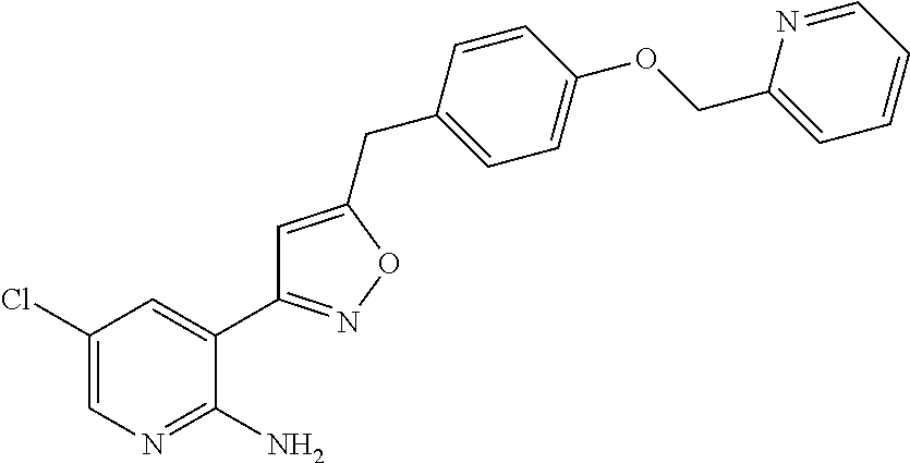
C1(Cl)=CN=C(N)C(C2=NOC(CC3=CC=C(OCC4=CC=CC=N4)C=C3)=C2)=C1
